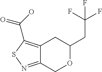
C12=C(C(O)=O)SN=C1COC(CC(F)(F)F)C2
